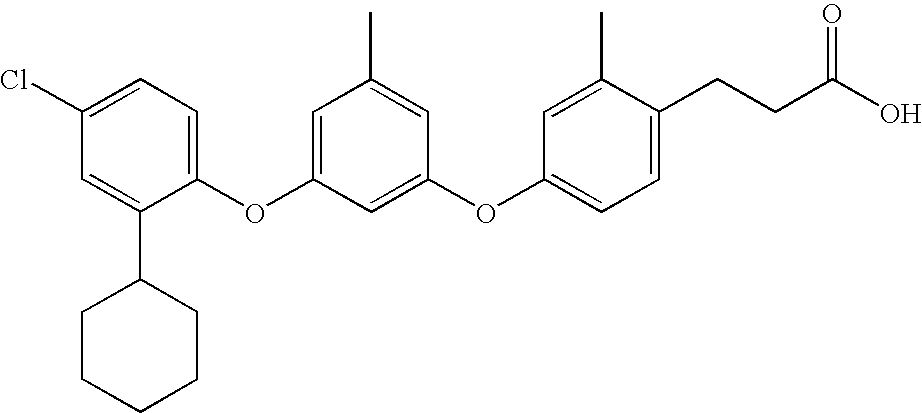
C1(C2=CC(Cl)=CC=C2OC2=CC(C)=CC(OC3=CC=C(CCC(O)=O)C(C)=C3)=C2)CCCCC1
